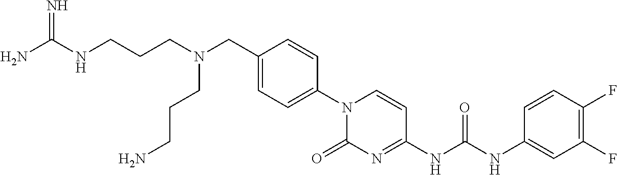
NC(NCCCN(CC1=CC=C(N2C(=O)N=C(NC(NC3=CC(F)=C(F)C=C3)=O)C=C2)C=C1)CCCN)=N
